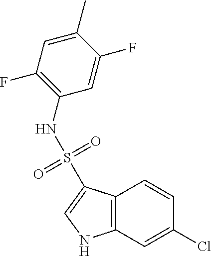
C12=C(C=C(Cl)C=C1)NC=C2S(=O)(=O)NC1=C(F)C=C(C)C(F)=C1
